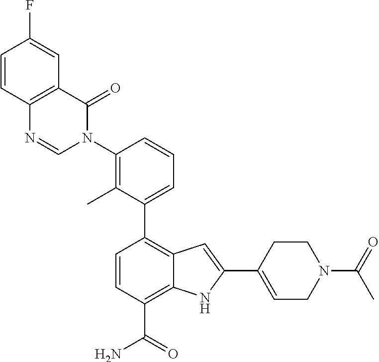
C1(N2C(=O)C3=C(N=C2)C=CC(F)=C3)=C(C)C(C2=C3C(=C(C(=O)N)C=C2)NC(C2=CCN(C(=O)C)CC2)=C3)=CC=C1
